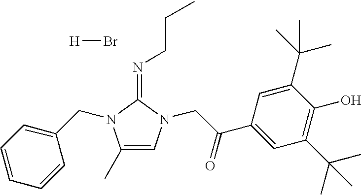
C1(C)=CN(CC(C2=CC(C(C)(C)C)=C(O)C(C(C)(C)C)=C2)=O)C(=NCCC)N1CC1=CC=CC=C1.[H]Br
